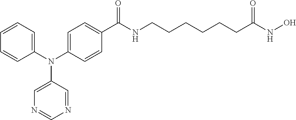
C1(N(C2=CC=C(C(NCCCCCCC(NO)=O)=O)C=C2)C2=CN=CN=C2)=CC=CC=C1
